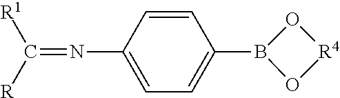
C1=CC(N=C([R1])[R])=CC=C1B1O[R4]O1
